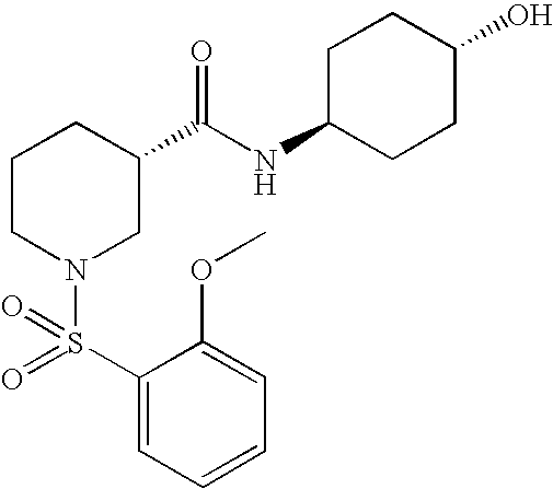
C1=C(OC)C(S(=O)(N2CC(C(NC3CCC(O)CC3)=O)CCC2)=O)=CC=C1
